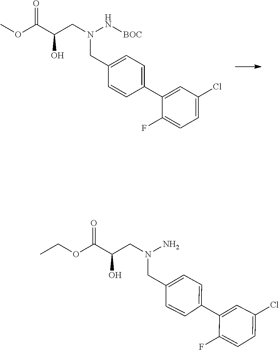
FC1=CC=C(Cl)C=C1C1=CC=C(CN(CC(C(OC)=O)O)N[BOC])C=C1.C1(C2=CC=C(CN(CC(C(OCC)=O)O)N)C=C2)=CC(Cl)=CC=C1F
